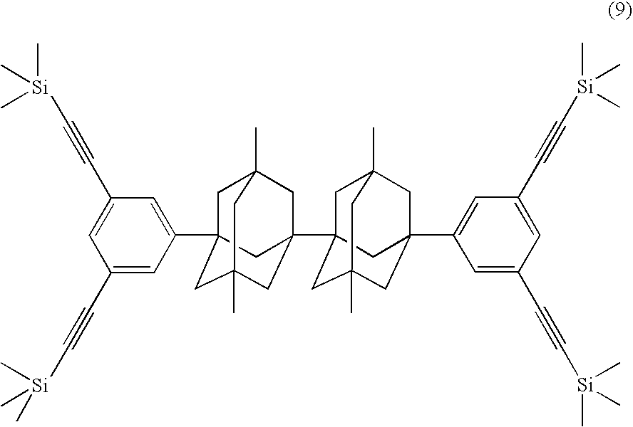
C1C2(C3=CC(C#C[Si](C)(C)C)=CC(C#C[Si](C)(C)C)=C3)CC3(C)CC(C45CC6(C)CC(C7=CC(C#C[Si](C)(C)C)=CC(C#C[Si](C)(C)C)=C7)(CC(C)(C4)C6)C5)(CC1(C)C3)C2
